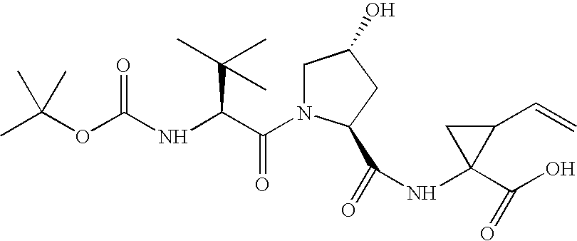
CC(OC(NC(C(=O)N1CC(O)CC1C(=O)NC1(C(O)=O)C(C=C)C1)C(C)(C)C)=O)(C)C
